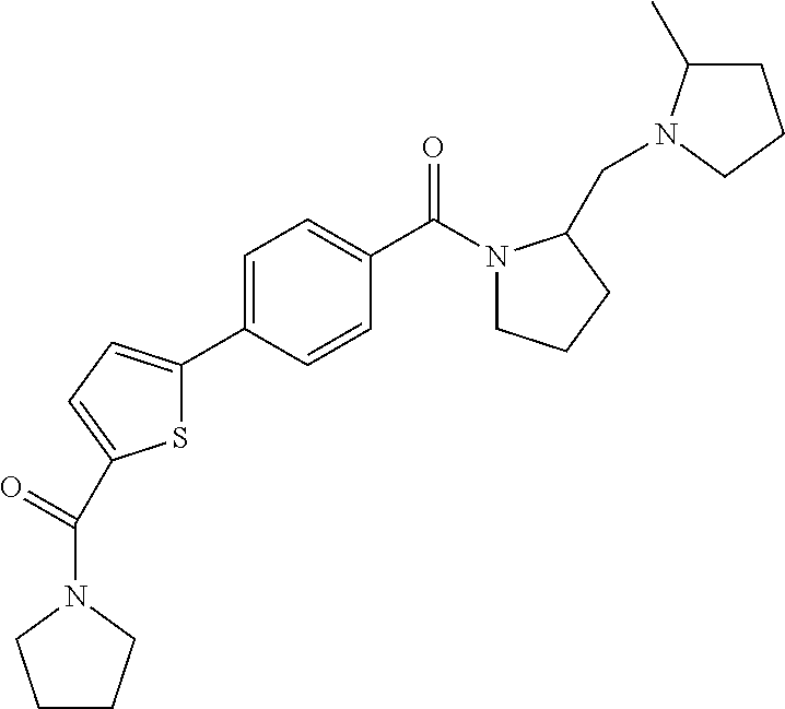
C1=CC(C(N2CCCC2CN2C(C)CCC2)=O)=CC=C1C1=CC=C(C(=O)N2CCCC2)S1
